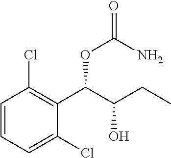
C1=CC=C(Cl)C(C(C(CC)O)OC(=O)N)=C1Cl
